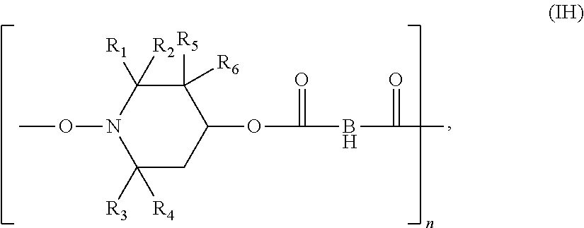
C1([R5])([R6])C([R2])([R1])N(OC)C([R3])([R4])CC1OC(=O)BC(=O)C
